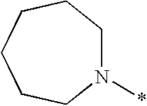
N1(*)CCCCCC1
